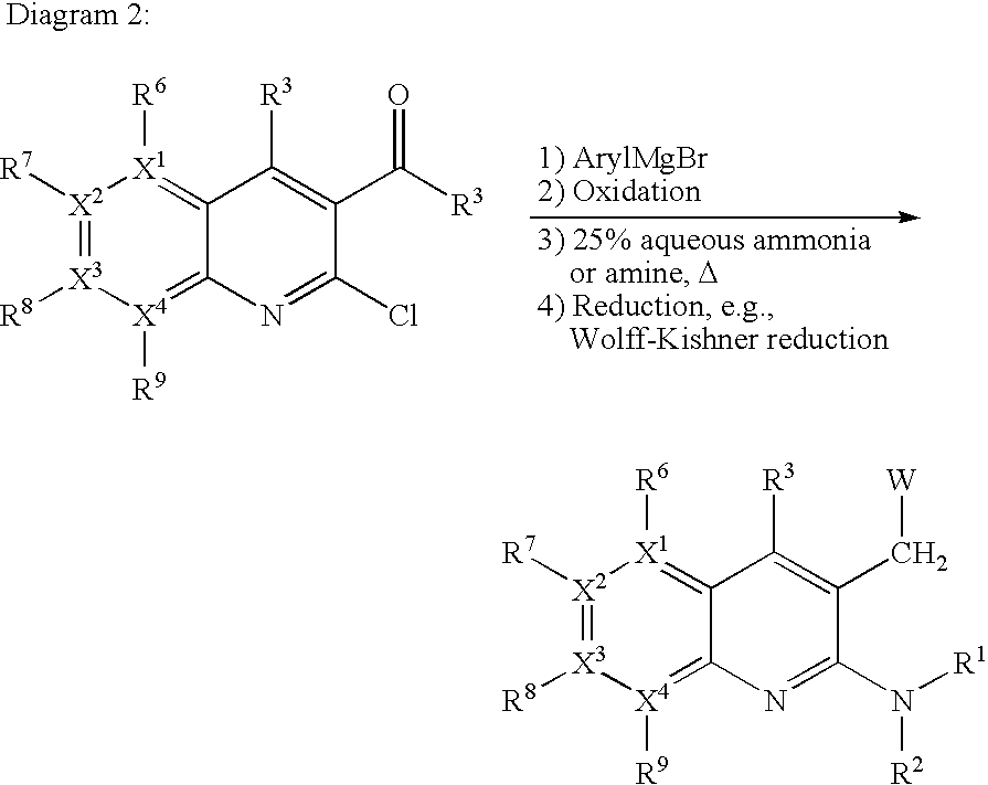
[X2]1([R7])=[X3]([R8])[X4]([R9])=C2C(=[X1]1[R6])C([R3])=C(C(=O)[R3])C(Cl)=N2.[X2]1([R7])=[X3]([R8])[X4]([R9])=C2C(=[X1]1[R6])C([R3])=C(C[W])C(N([R2])[R1])=N2
